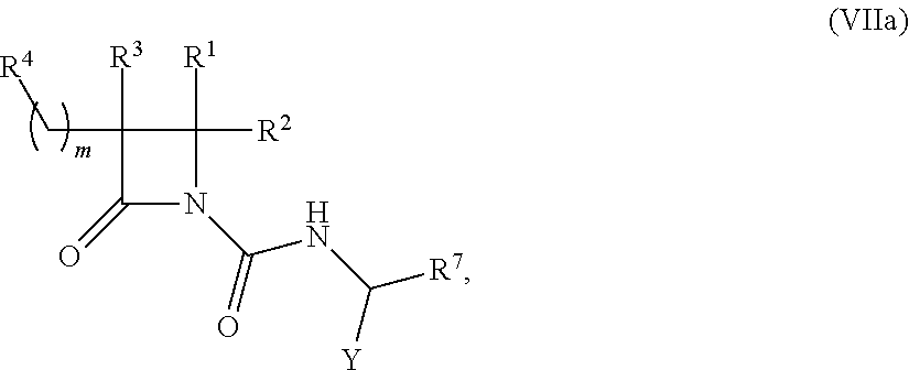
C1([R3])(C[R4])C(=O)N(C(NC([R7])[Y])=O)C1([R1])[R2]
